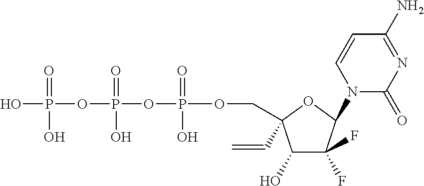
C1(O)C(F)(F)C(N2C(=O)N=C(N)C=C2)OC1(COP(OP(OP(O)(=O)O)(=O)O)(=O)O)C=C
